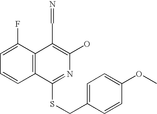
C1=C(F)C2=C(C=C1)C(SCC1=CC=C(OC)C=C1)=NC(O)=C2C=N
